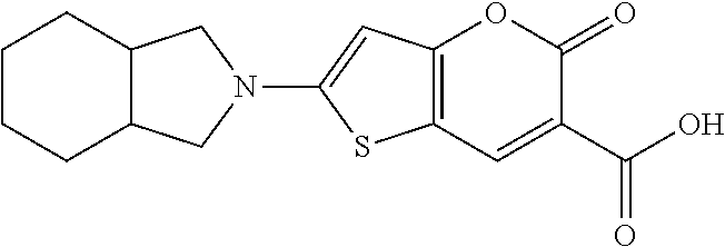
C12=C(C=C(C(=O)O)C(=O)O1)SC(N1CC3C(C1)CCCC3)=C2
